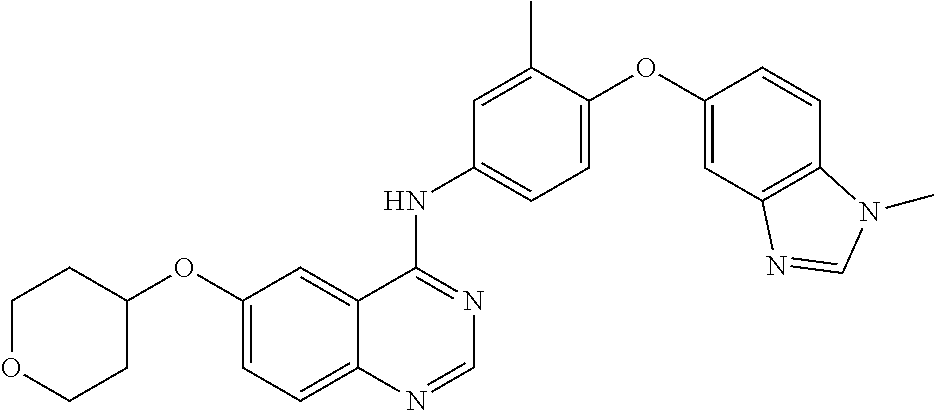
C12=CC=C(OC3CCOCC3)C=C1C(NC1=CC=C(OC3=CC4=C(C=C3)N(C)C=N4)C(C)=C1)=NC=N2
